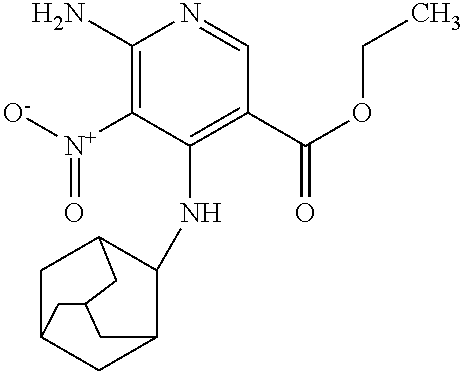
C1(N)=C([N+]([O-])=O)C(NC2C3CC4CC2CC(C4)C3)=C(C(OCC)=O)C=N1
